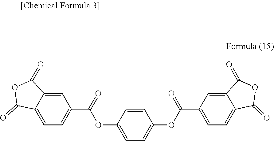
C1=CC(OC(=O)C2=CC=C3C(=C2)C(=O)OC3=O)=CC=C1OC(=O)C1=CC=C2C(=C1)C(=O)OC2=O
